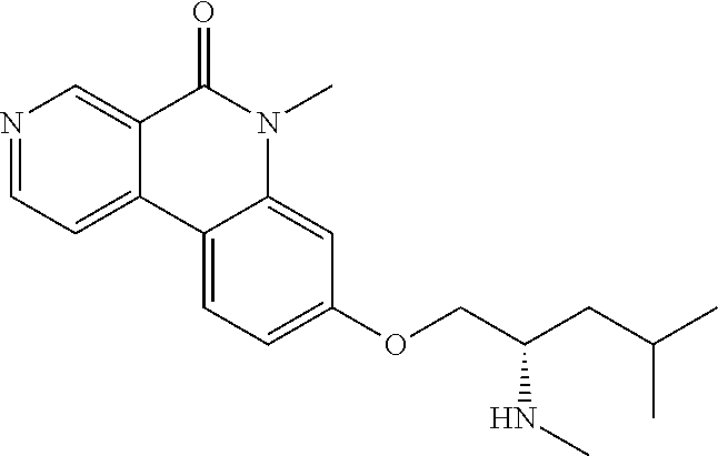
N1=CC=C2C(=C1)C(=O)N(C)C1=CC(OCC(CC(C)C)NC)=CC=C21
